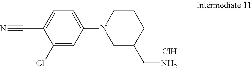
C1(Cl)=CC(N2CC(CN)CCC2)=CC=C1C#N.Cl
